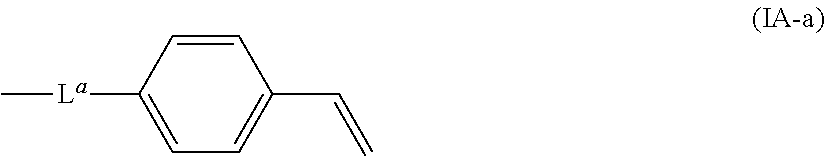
C1=CC([La]C)=CC=C1C=C
